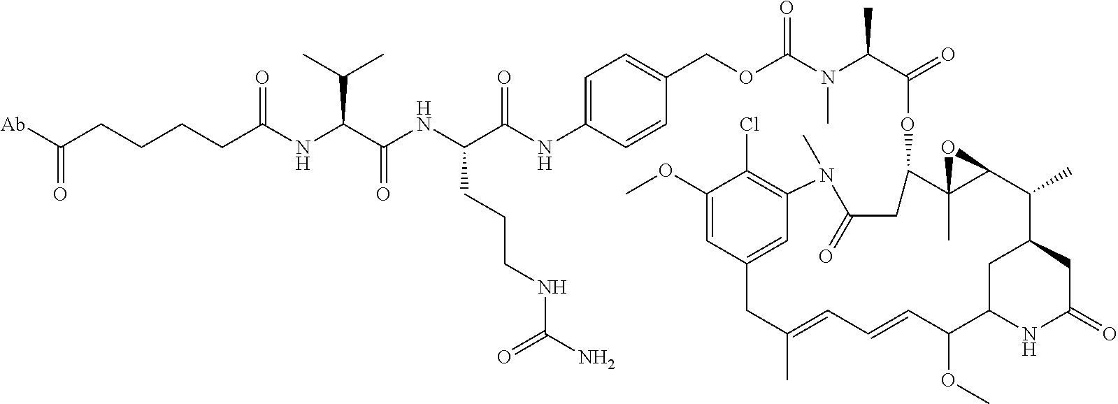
[Ab]C(CCCCC(NC(C(NC(C(NC1=CC=C(COC(N(C(C(=O)OC2C3(C)C(C(C)C4CC(=O)NC(C(OC)C=CC=C(C)CC5=CC(=C(Cl)C(OC)=C5)N(C)C(=O)C2)C4)O3)C)C)=O)C=C1)=O)CCCNC(N)=O)=O)C(C)C)=O)=O
